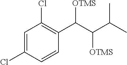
C1=C(Cl)C=CC(C([OTMS])C(C(C)C)[OTMS])=C1Cl
